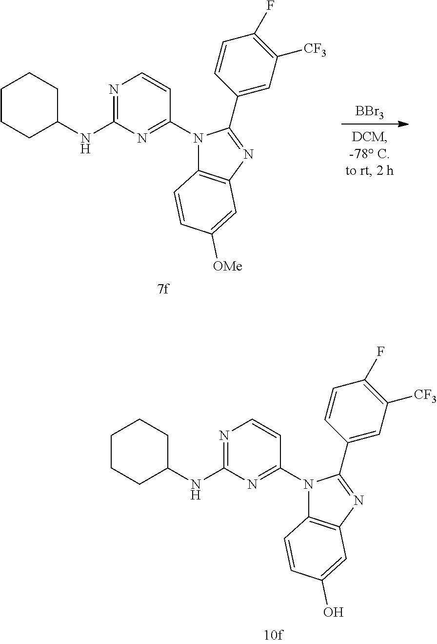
N1(C2=NC(NC3CCCCC3)=NC=C2)C2=C(N=C1C1=CC([CF3])=C(F)C=C1)C=C([OMe])C=C2.[BBr3].N1(C2=NC(NC3CCCCC3)=NC=C2)C2=C(N=C1C1=CC([CF3])=C(F)C=C1)C=C(O)C=C2
